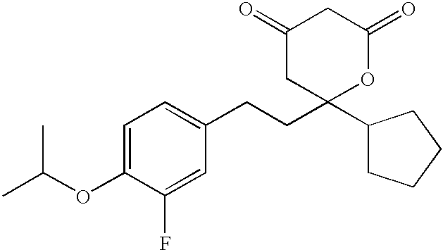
C1(OC(C)C)=CC=C(CCC2(C3CCCC3)OC(=O)CC(=O)C2)C=C1F
